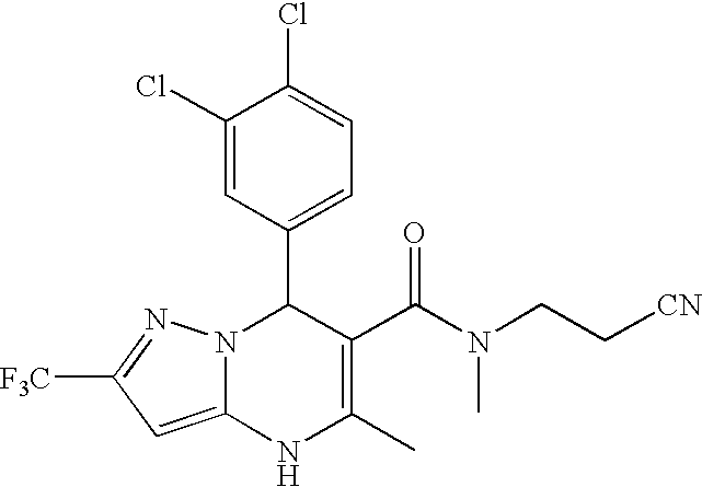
C1(Cl)=CC(C2N3C(=CC([F3C])=N3)NC(C)=C2C(N(CC[CN])C)=O)=CC=C1Cl
